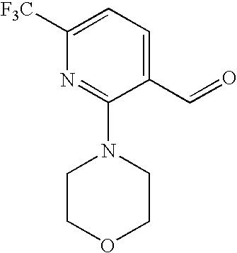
O=CC1=CC=C([F3C])N=C1N1CCOCC1
